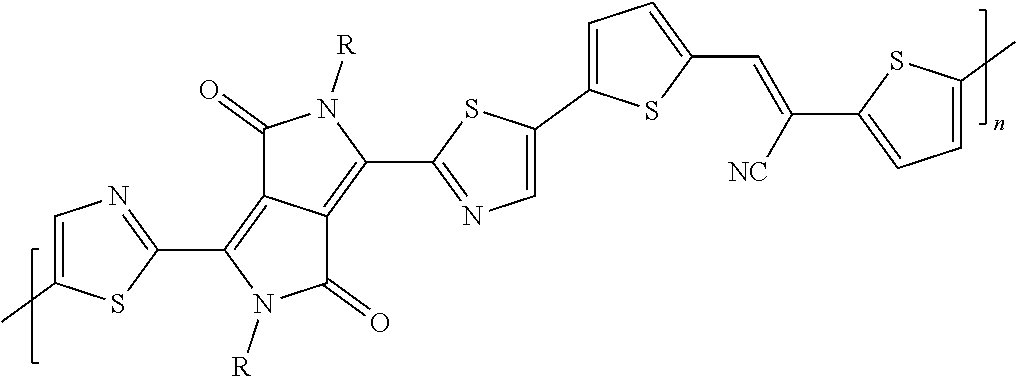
C1(C2=NC=C(C3=CC=C(C=C(C4=CC=C(C)S4)[NC])S3)S2)=C2C(=C(C3=NC=C(C)S3)N([R])C2=O)C(=O)N1[R]
